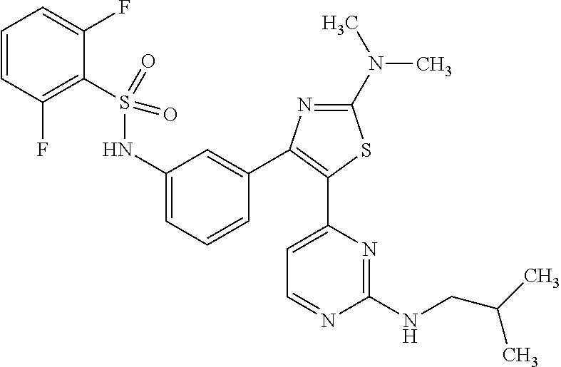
C1=C(C2=C(C3=CC(NS(C4=C(F)C=CC=C4F)(=O)=O)=CC=C3)N=C(N(C)C)S2)N=C(NCC(C)C)N=C1
